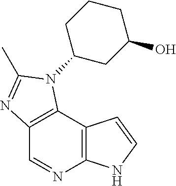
C12=C(C3=C(N=C1)NC=C3)N(C1CC(O)CCC1)C(C)=N2
